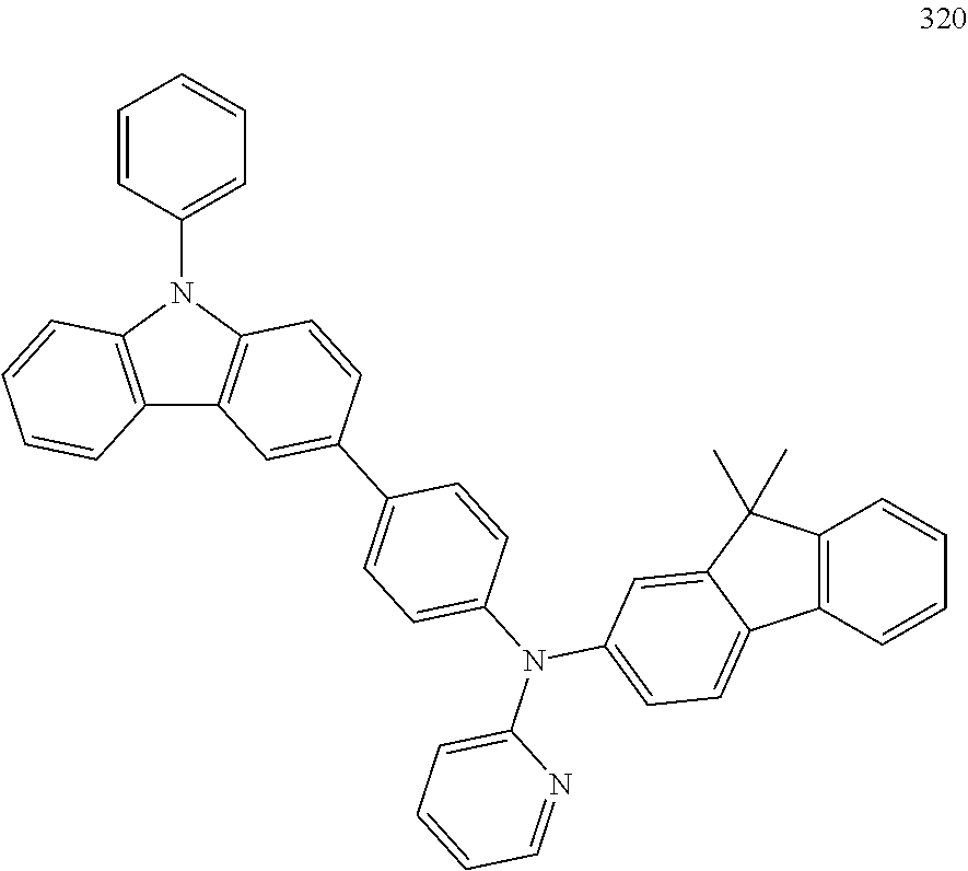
C12=C(N(C3=CC=CC=C3)C3=C1C=C(C1=CC=C(N(C4=CC=C5C6=C(C=CC=C6)C(C)(C)C5=C4)C4=CC=CC=N4)C=C1)C=C3)C=CC=C2
